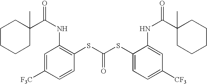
C1(C(NC2=C(SC(=O)SC3=CC=C([CF3])C=C3NC(C3(C)CCCCC3)=O)C=CC([F3C])=C2)=O)(C)CCCCC1
